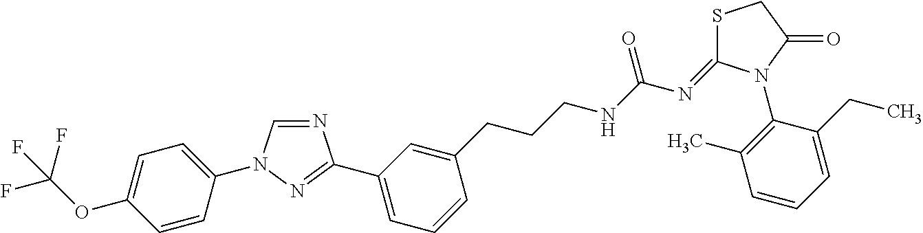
N1=CN(C2=CC=C(OC(F)(F)F)C=C2)N=C1C1=CC=CC(CCCNC(N=C2SCC(=O)N2C2=C(C)C=CC=C2CC)=O)=C1
